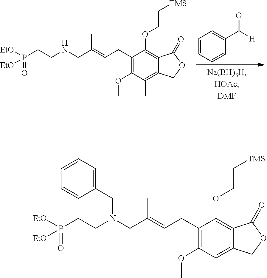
C1(CC=C(CNCCP([EtO])(=O)[EtO])C)=C(OC)C(C)=C2C(=C1OCC[TMS])C(=O)OC2.C1=CC=CC(C(=O)[H])=C1.C1(CC=C(CN(CCP([EtO])(=O)[EtO])CC2=CC=CC=C2)C)=C(OC)C(C)=C2C(=C1OCC[TMS])C(=O)OC2
